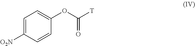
C1=C([O2N])C=CC(OC([T])=O)=C1
